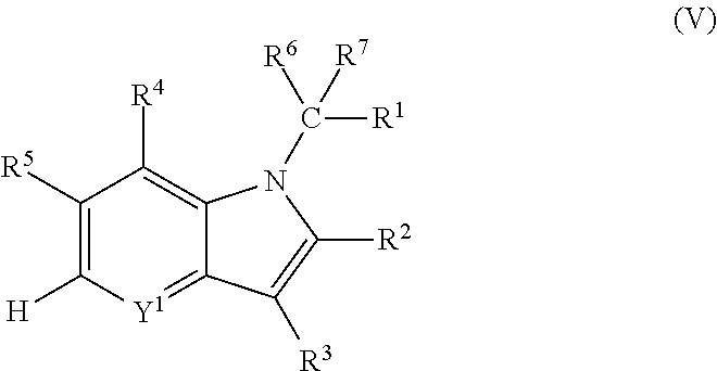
C1([R5])=C([H])[Y1]=C2C(=C1[R4])N(C([R1])([R7])[R6])C([R2])=C2[R3]
